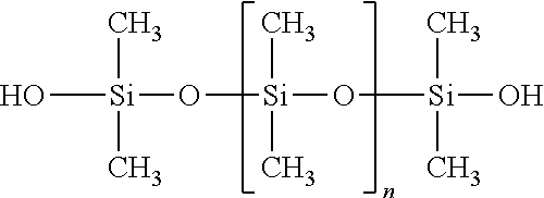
O[Si](O[Si](O[Si](O)(C)C)(C)C)(C)C
